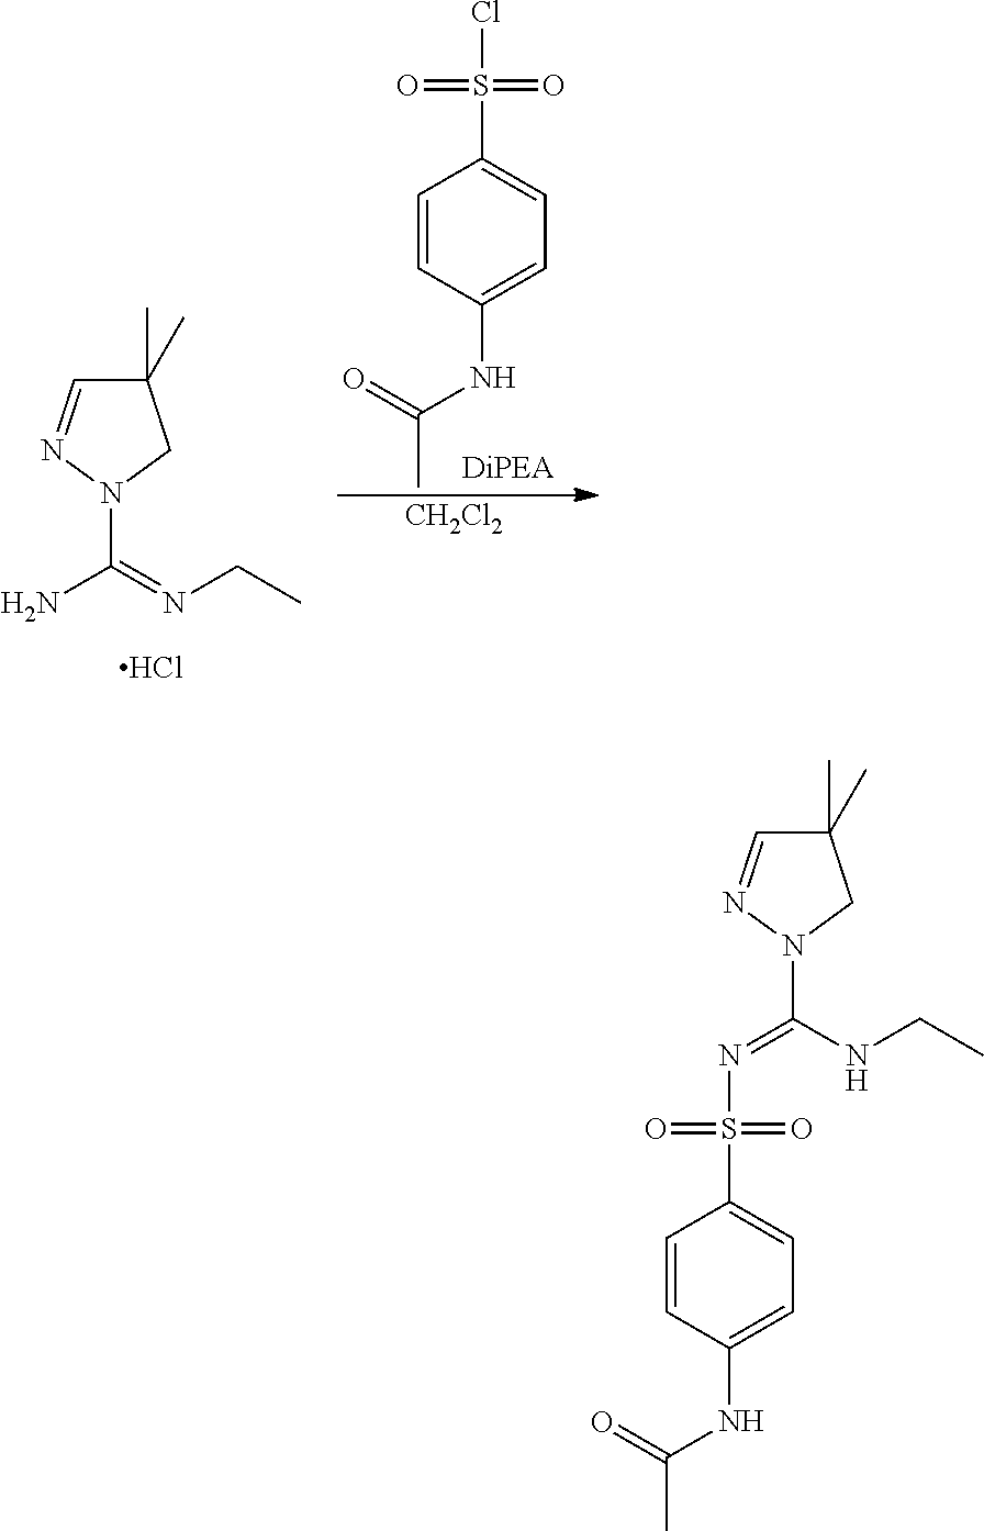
C1(C)(C)C=NN(C(=NCC)N)C1.Cl.C1=CC(NC(=O)C)=CC=C1S(Cl)(=O)=O.[CH2Cl2].C1(C)(C)C=NN(C(NCC)=NS(C2=CC=C(NC(=O)C)C=C2)(=O)=O)C1
